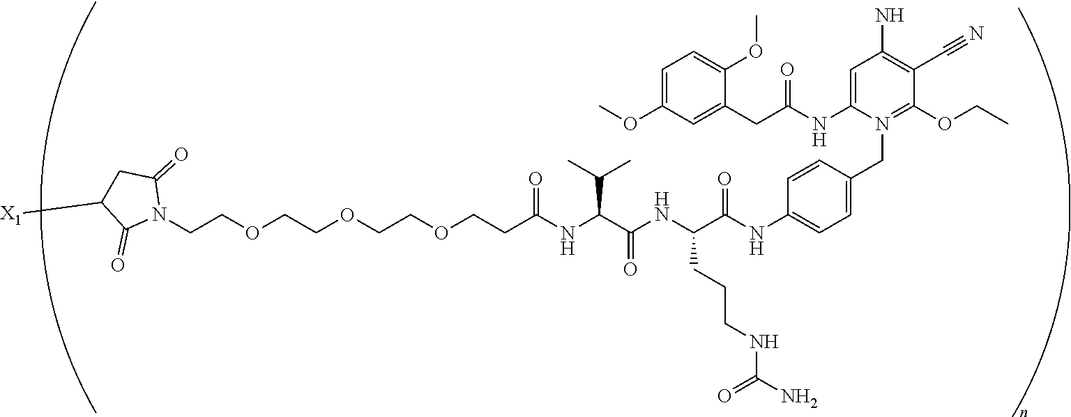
N1(CCOCCOCCOCCC(NC(C(NC(C(NC2=CC=C(CN3=C(OCC)C(C#N)=C(N)C=C3NC(CC3=CC(OC)=CC=C3OC)=O)C=C2)=O)CCCNC(=O)N)=O)C(C)C)=O)C(=O)CC([X1])C1=O
